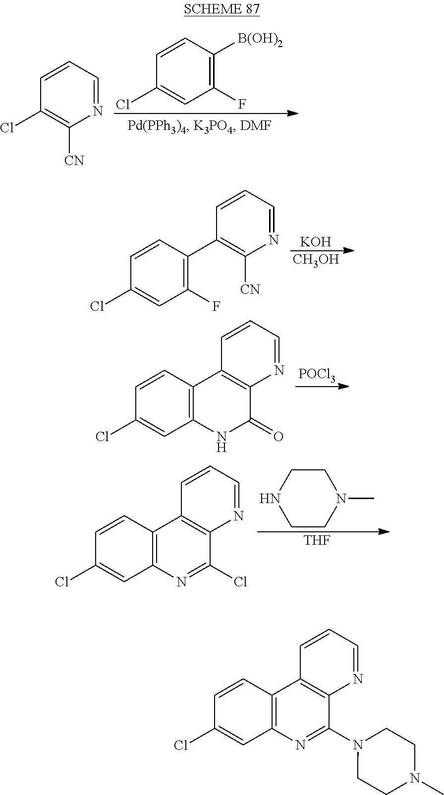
C1(F)=C([B(OH)2])C=CC(Cl)=C1.N1=CC=CC(Cl)=C1[CN].N1=CC=CC(C2=C(F)C=C(Cl)C=C2)=C1[CN].[KOH].[CH3OH].[POCl3].C12=C(C=CC(Cl)=C1)C1=C(C(=O)N2)N=CC=C1.C1CN(C)CCN1.[THF].C12=C(C=CC(Cl)=C1)C1=C(C(Cl)=N2)N=CC=C1.C12=C(C=CC(Cl)=C1)C1=C(C(N3CCN(C)CC3)=N2)N=CC=C1
